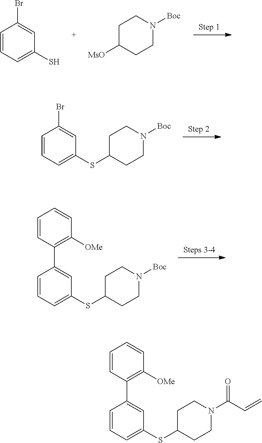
C1=CC=C(S)C=C1Br.C1C([MsO])CCN([Boc])C1.C1=CC=C(SC2CCN([Boc])CC2)C=C1Br.C1=CC=C(SC2CCN([Boc])CC2)C=C1C1=C([OMe])C=CC=C1.C1=CC=C(SC2CCN(C(C=C)=O)CC2)C=C1C1=C([OMe])C=CC=C1
